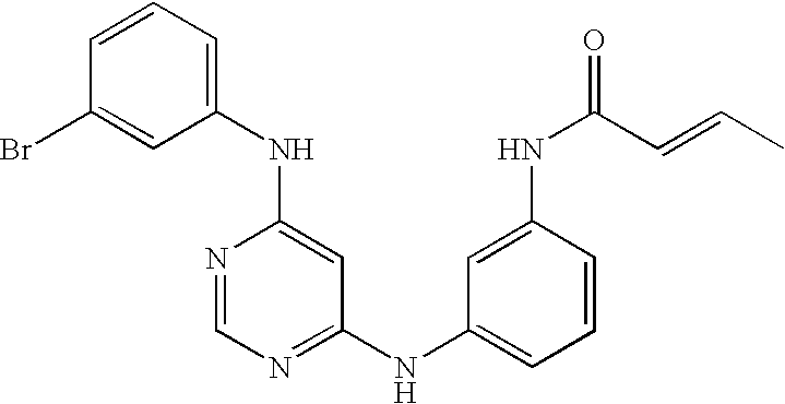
C1=CC(Br)=CC(NC2=CC(NC3=CC=CC(NC(C=CC)=O)=C3)=NC=N2)=C1
